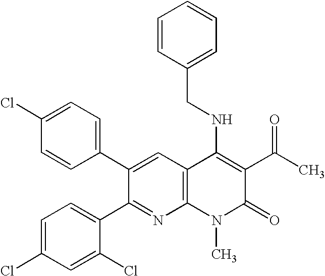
C1(Cl)=CC=C(C2=CC3=C(N=C2C2=CC=C(Cl)C=C2Cl)N(C)C(=O)C(C(C)=O)=C3NCC2=CC=CC=C2)C=C1
